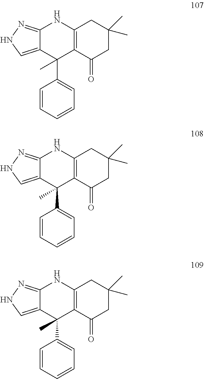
C12=NNC=C1C(C1=CC=CC=C1)(C)C1=C(N2)CC(C)(C)CC1=O.C12=NNC=C1C(C1=CC=CC=C1)(C)C1=C(N2)CC(C)(C)CC1=O.C12=NNC=C1C(C1=CC=CC=C1)(C)C1=C(N2)CC(C)(C)CC1=O
